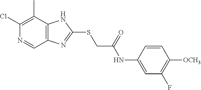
C1(Cl)=C(C)C2=C(C=N1)N=C(SCC(NC1=CC(F)=C([OCH3])C=C1)=O)N2
